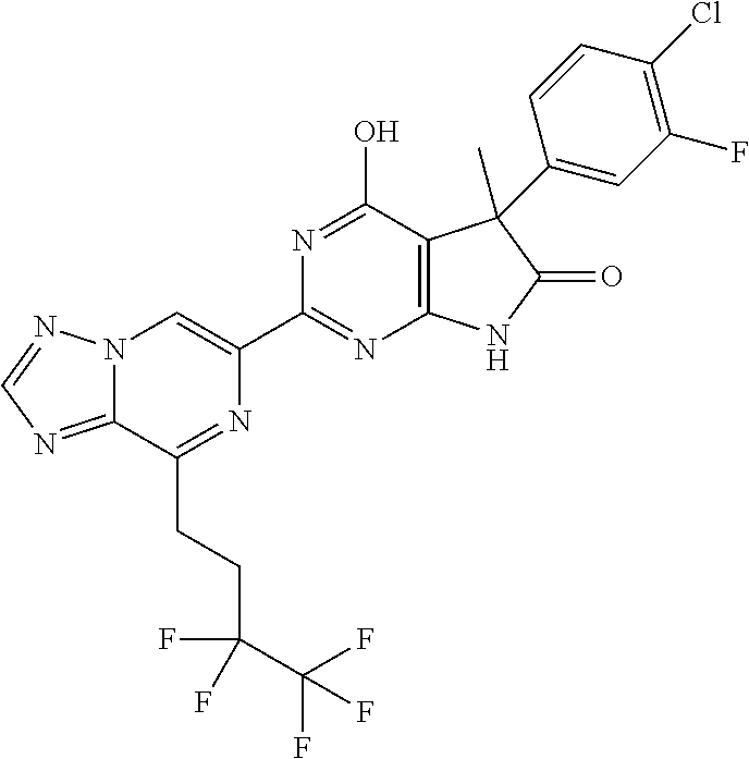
C12=NC=NN1C=C(C1=NC3=C(C(O)=N1)C(C)(C1=CC(F)=C(Cl)C=C1)C(=O)N3)N=C2CCC(C(F)(F)F)(F)F
